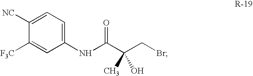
N(C(C(CBr)(C)O)=O)C1=CC=C([NC])C([F3C])=C1
